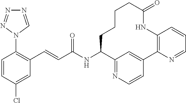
C(C(NC1C2=NC=CC(=C2)C2=C(C=CC=N2)NC(=O)CCCC1)=O)=CC1=C(N2C=NN=N2)C=CC(Cl)=C1
